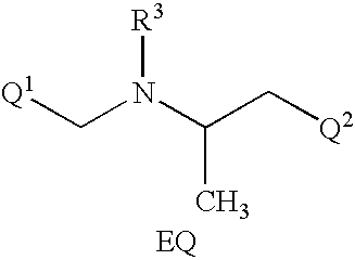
C(N(C(C[Q2])C)[R3])[Q1].[EQ]
